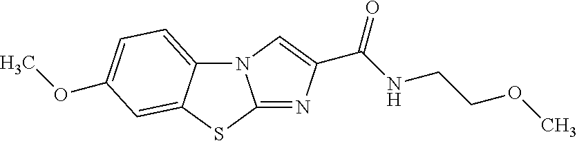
N12C3=CC=C(OC)C=C3SC1=NC(C(NCCOC)=O)=C2
